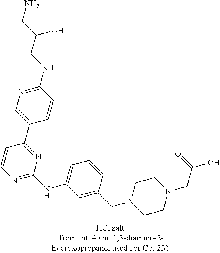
C1=CN=C(NC2=CC=CC(CN3CCN(CC(O)=O)CC3)=C2)N=C1C1=CN=C(NCC(CN)O)C=C1
